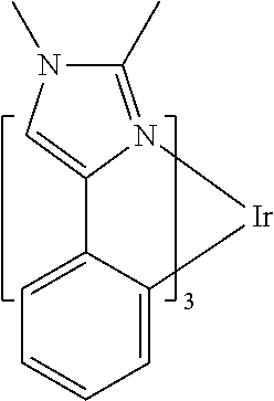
C12=CC=CC=C1[Ir]N1=C(C)N(C)C=C21
